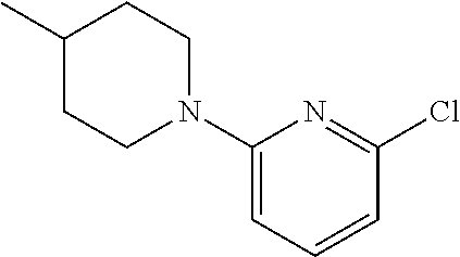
CC1CCN(C2=CC=CC(Cl)=N2)CC1
